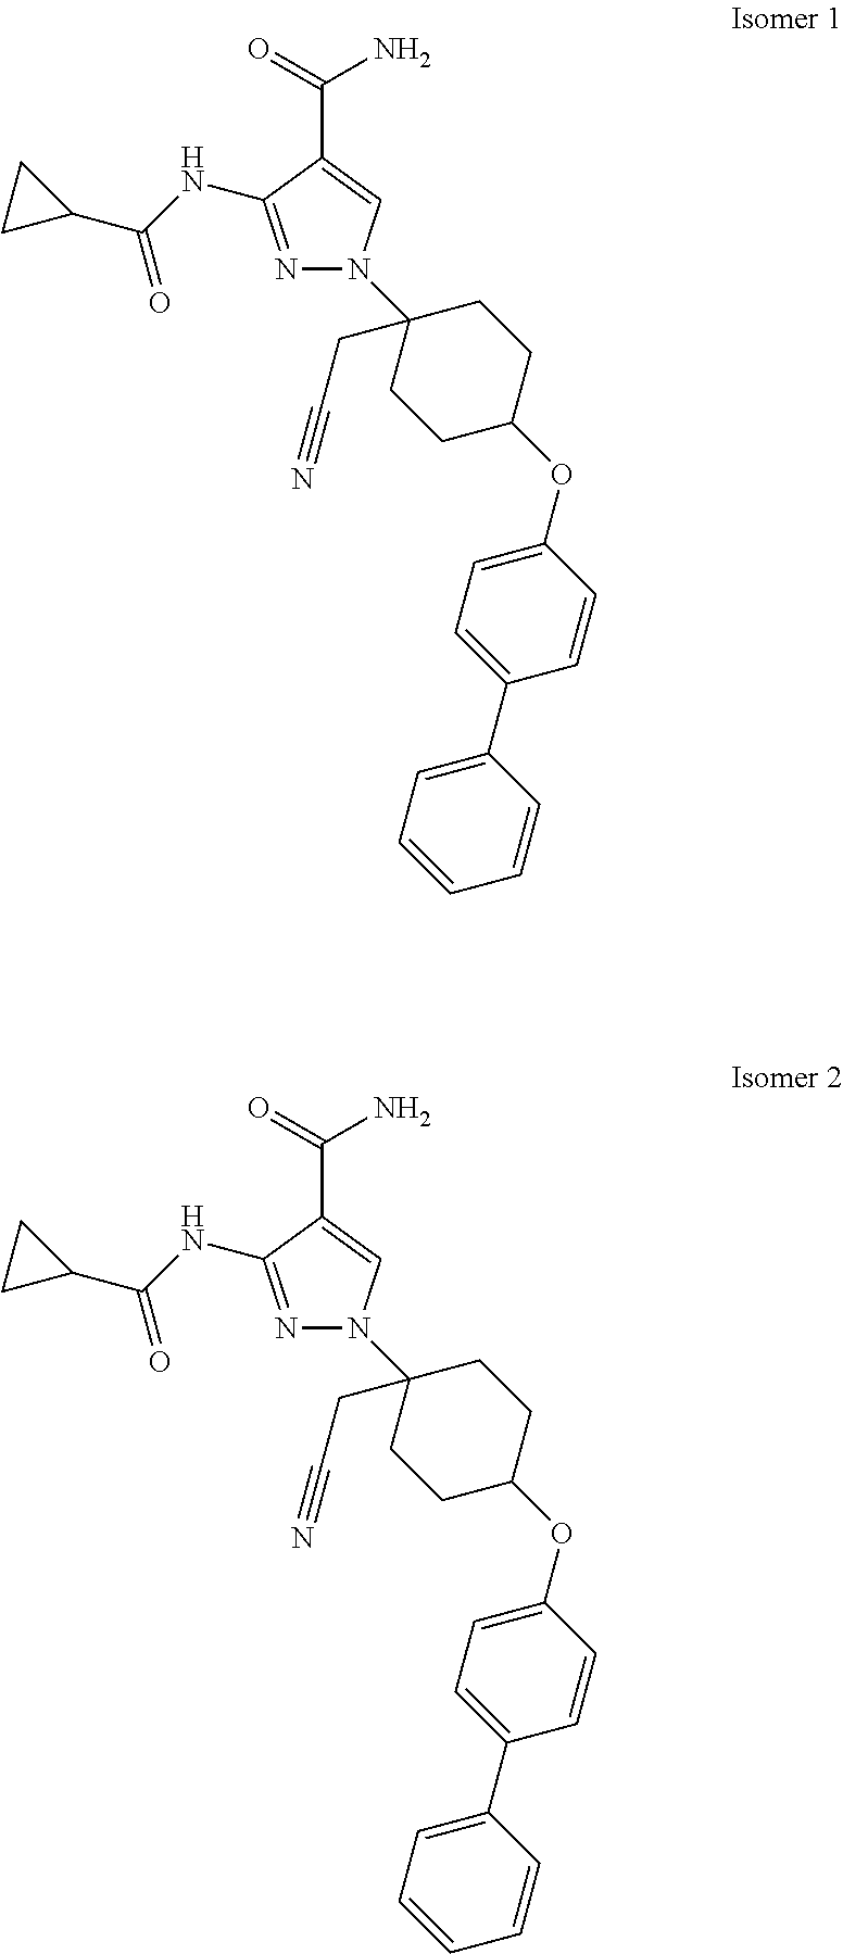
N1=C(NC(C2CC2)=O)C(C(=O)N)=CN1C1(CC#N)CCC(OC2=CC=C(C3=CC=CC=C3)C=C2)CC1.N1=C(NC(C2CC2)=O)C(C(=O)N)=CN1C1(CC#N)CCC(OC2=CC=C(C3=CC=CC=C3)C=C2)CC1
